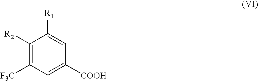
C1([R2])=C([F3C])C=C([COOH])C=C1[R1]
